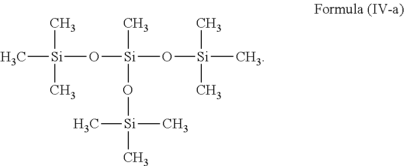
C[Si](O[Si](O[Si](C)(C)C)(C)O[Si](C)(C)C)(C)C
